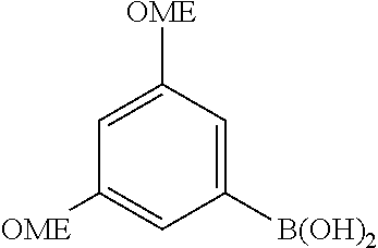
C1([OME])=CC([OME])=CC([B(OH)2])=C1
